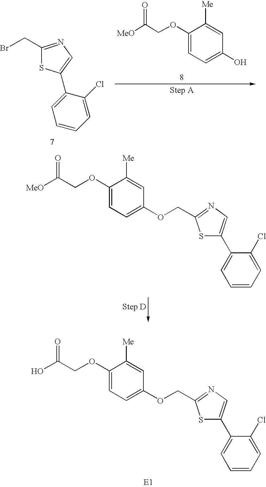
OC(COC1=CC=C(OCC2=NC=C(C3=CC=CC=C3Cl)S2)C=C1[Me])=O.C1(CBr)=NC=C(C2=CC=CC=C2Cl)S1.[MeO]C(COC1=CC=C(O)C=C1[Me])=O.[MeO]C(COC1=CC=C(OCC2=NC=C(C3=CC=CC=C3Cl)S2)C=C1[Me])=O
